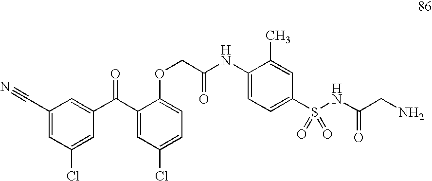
C1(C#N)=CC(Cl)=CC(C(C2=CC(Cl)=CC=C2OCC(NC2=CC=C(S(NC(CN)=O)(=O)=O)C=C2C)=O)=O)=C1
